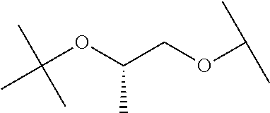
CC(OC(COC(C)C)C)(C)C
